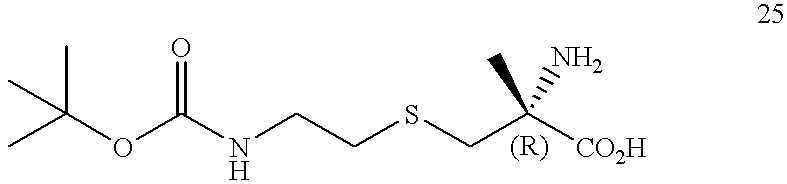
CC(OC(NCCSCC([CO2H])(C)N)=O)(C)C
